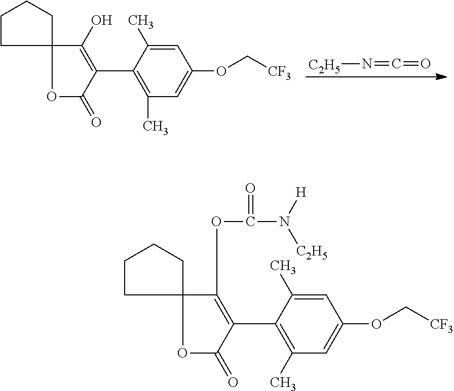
[C2H5]N=C=O.C1CC2(CC1)OC(=O)C(C1=C(C)C=C(OC[CF3])C=C1C)=C2O.C1CC2(CC1)OC(=O)C(C1=C(C)C=C(OC[CF3])C=C1C)=C2OC(N([H])[C2H5])=O
